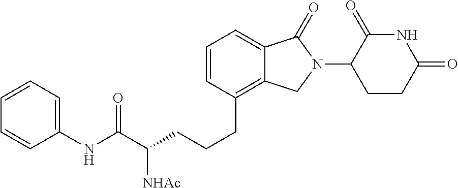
C(CCC1=C2C(=CC=C1)C(=O)N(C1C(=O)NC(=O)CC1)C2)C(C(NC1=CC=CC=C1)=O)[NHAc]
